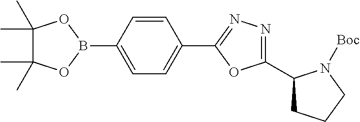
C1=C(C2=NN=C(C3CCCN3[Boc])O2)C=CC(B2OC(C)(C)C(C)(C)O2)=C1
